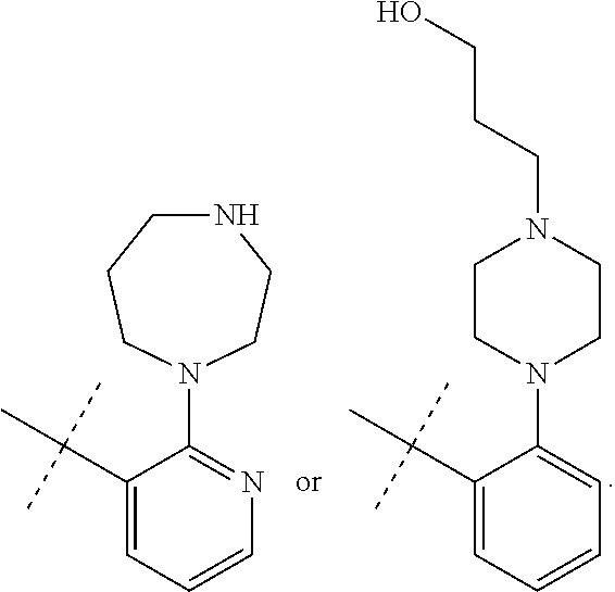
C1(C(C)(C)C)=CC=CC=C1N1CCN(CCCO)CC1.C1(C(C)(C)C)=CC=CN=C1N1CCNCCC1
